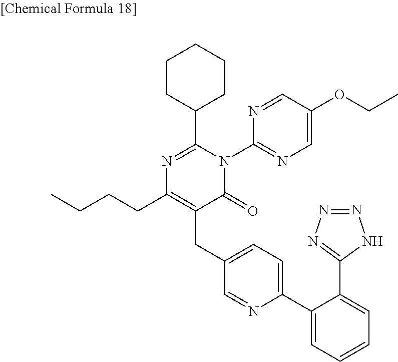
N1=C(C2CCCCC2)N(C2=NC=C(OCC)C=N2)C(=O)C(CC2=CC=C(C3=CC=CC=C3C3=NN=NN3)N=C2)=C1CCCC
